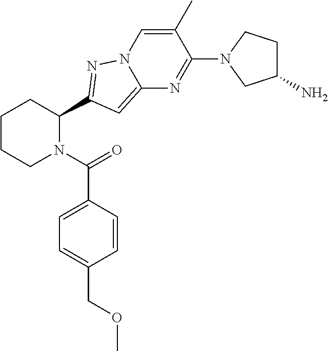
C1CCN(C(=O)C2=CC=C(COC)C=C2)C(C2=NN3C=C(C)C(N4CC(N)CC4)=NC3=C2)C1
